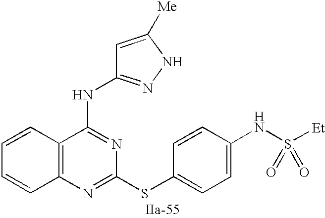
C12=C(N=C(SC3=CC=C(NS([Et])(=O)=O)C=C3)N=C1NC1=NNC([Me])=C1)C=CC=C2
